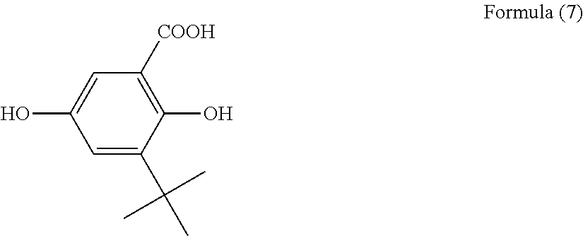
C1=C(C(C)(C)C)C(O)=C([COOH])C=C1O
